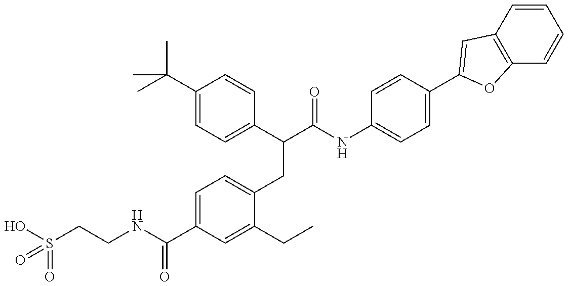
OS(CCNC(C1=CC=C(CC(C(NC2=CC=C(C3=CC4=C(C=CC=C4)O3)C=C2)=O)C2=CC=C(C(C)(C)C)C=C2)C(CC)=C1)=O)(=O)=O
